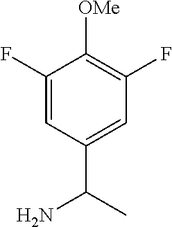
C1(F)=CC(C(N)C)=CC(F)=C1[OMe]
